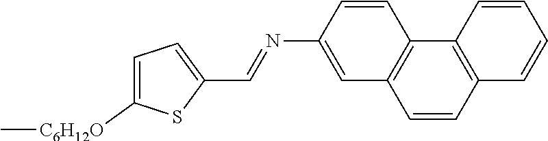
C1=CC2=C(C3=C1C=C(N=CC1=CC=C([C6H12O]C)S1)C=C3)C=CC=C2
